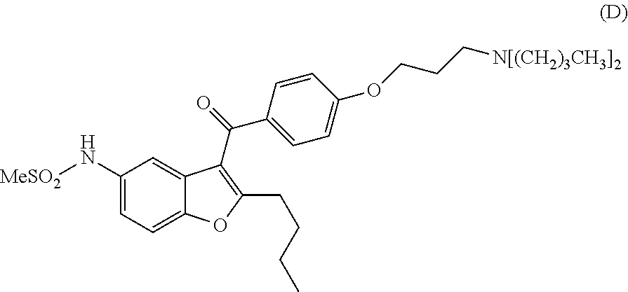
C1(N[MeSO2])=CC=C2C(=C1)C(C(C1=CC=C(OCCC[N[(CH2)3CH3]2])C=C1)=O)=C(CCCC)O2
